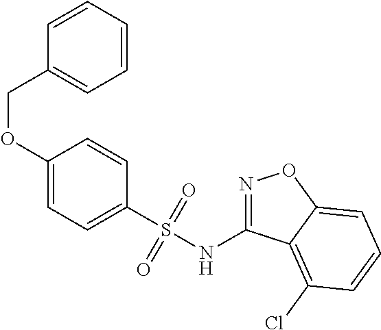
C1(OCC2=CC=CC=C2)=CC=C(S(NC2=NOC3=CC=CC(Cl)=C23)(=O)=O)C=C1
